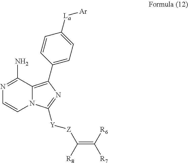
C12=C(C3=CC=C([La][Ar])C=C3)N=C([Y][Z]C(=C([R6])[R7])[R8])N1C=CN=C2N
